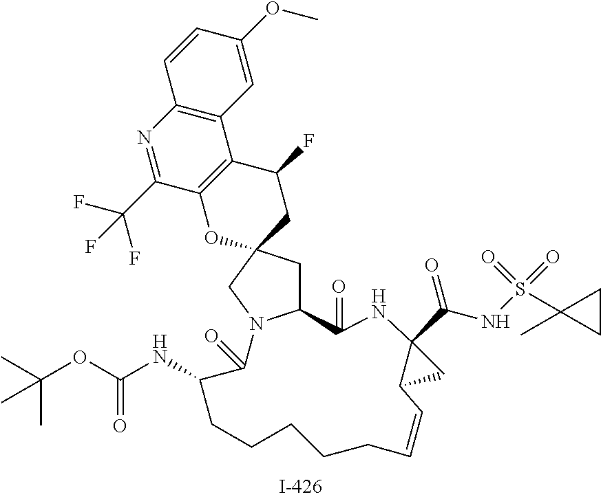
C1(=O)NC2(C(NS(=O)(=O)C3(C)CC3)=O)C(C2)C=CCCCCCC(NC(OC(C)(C)C)=O)C(=O)N2C1CC1(CC(F)C3=C(O1)C(C(F)(F)F)=NC1=C3C=C(OC)C=C1)C2
